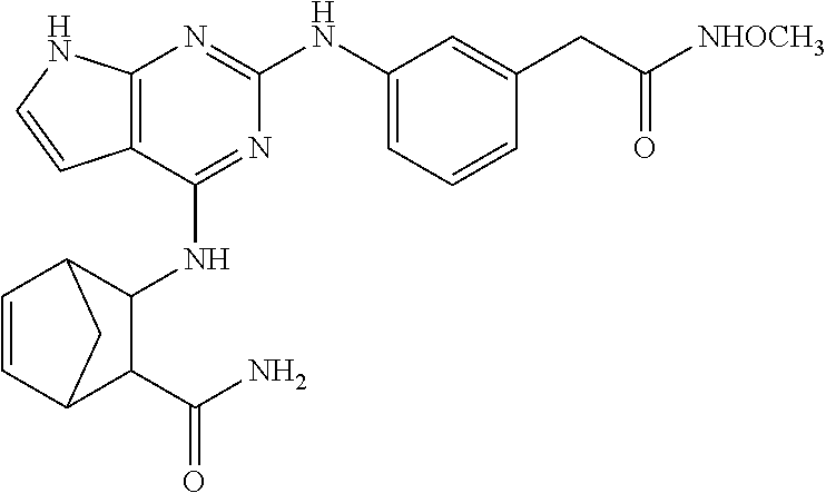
C12=C(C(NC3C4C=CC(C3C(N)=O)C4)=NC(NC3=CC=CC(CC([NHOCH3])=O)=C3)=N1)C=CN2
